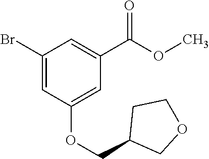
C1(Br)=CC(OCC2COCC2)=CC(C(OC)=O)=C1
